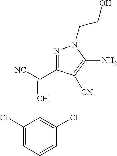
C1(Cl)=CC=CC(Cl)=C1C=C([NC])C1=NN(CCO)C(N)=C1[CN]
